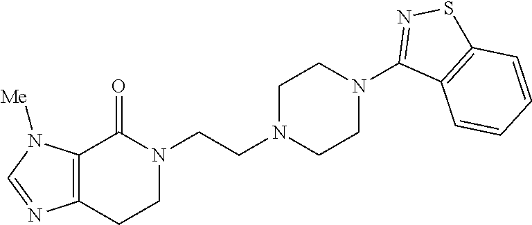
N1(CCN2CCN(C3=NSC4=C3C=CC=C4)CC2)C(=O)C2=C(CC1)N=CN2[Me]
